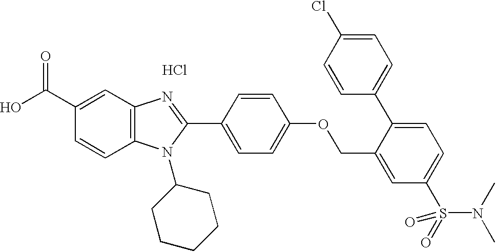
Cl.OC(C1=CC2=C(C=C1)N(C1CCCCC1)C(C1=CC=C(OCC3=CC(S(N(C)C)(=O)=O)=CC=C3C3=CC=C(Cl)C=C3)C=C1)=N2)=O
